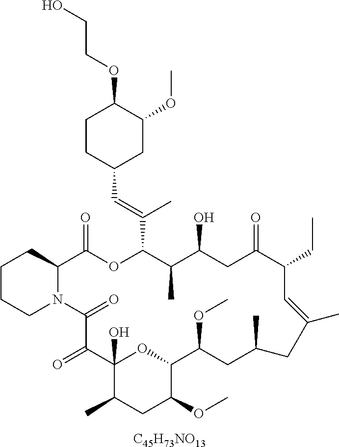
[C45H73NO13].C1CCN2C(C1)C(=O)OC(C(=CC1CC(OC)C(OCCO)CC1)C)C(C)C(O)CC(=O)C(CC)C=C(C)CC(C)CC(OC)C1OC(O)(C(=O)C2=O)C(C)CC1OC
